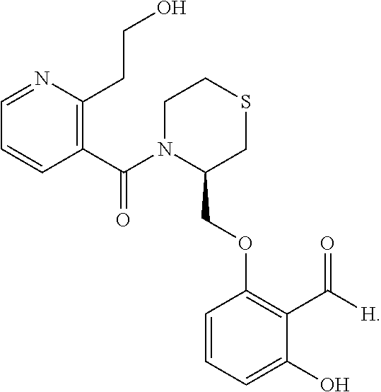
C1(COC2=C(C(=O)[H])C(O)=CC=C2)CSCCN1C(C1=C(CCO)N=CC=C1)=O
